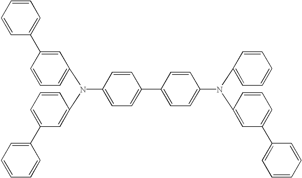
C1=CC(N(C2=CC=CC(C3=CC=CC=C3)=C2)C2=CC(C3=CC=CC=C3)=CC=C2)=CC=C1C1=CC=C(N(C2=CC=CC=C2)C2=CC(C3=CC=CC=C3)=CC=C2)C=C1
